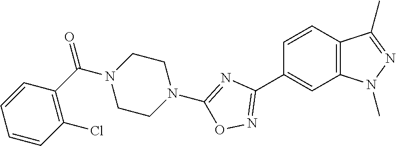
C1=CC2=C(C=C1C1=NOC(N3CCN(C(C4=C(Cl)C=CC=C4)=O)CC3)=N1)N(C)N=C2C
